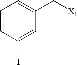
C1=CC(I)=CC(C[X1])=C1
